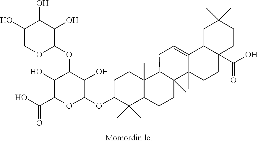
C1(O)COC(OC2C(O)C(C(O)=O)OC(OC3C(C)(C)C4C(C)(CC3)C3C(C)(CC4)C4(C)C(=CC3)C3C(C(O)=O)(CC4)CCC(C)(C)C3)C2O)C(O)C1O
